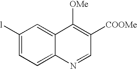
C1([l])=CC=C2C(=C1)C([OMe])=C([COOMe])C=N2
